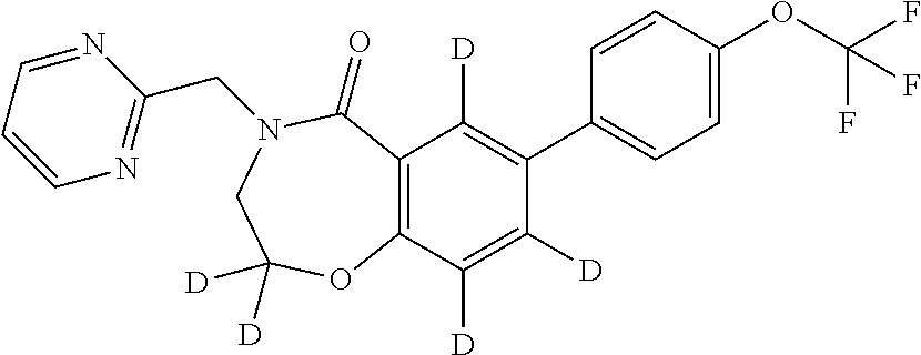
C12=C(C([D])=C([D])C(C3=CC=C(OC(F)(F)F)C=C3)=C1[D])OC([D])([D])CN(CC1=NC=CC=N1)C2=O
